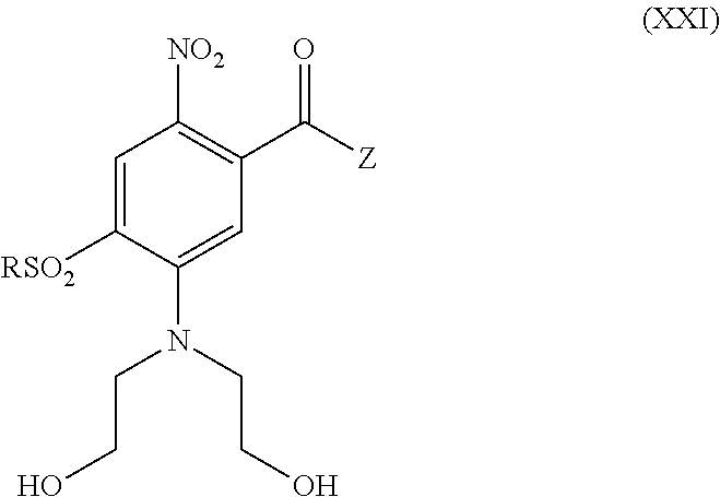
C1=C([RSO2])C(N(CCO)CCO)=CC(C([Z])=O)=C1[NO2]
